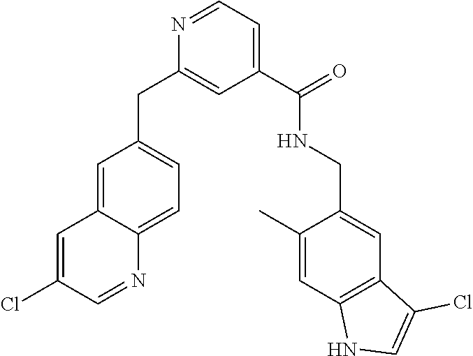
N1=CC=C(C(=O)NCC2=CC3=C(C=C2C)NC=C3Cl)C=C1CC1=CC=C2C(=C1)C=C(Cl)C=N2
